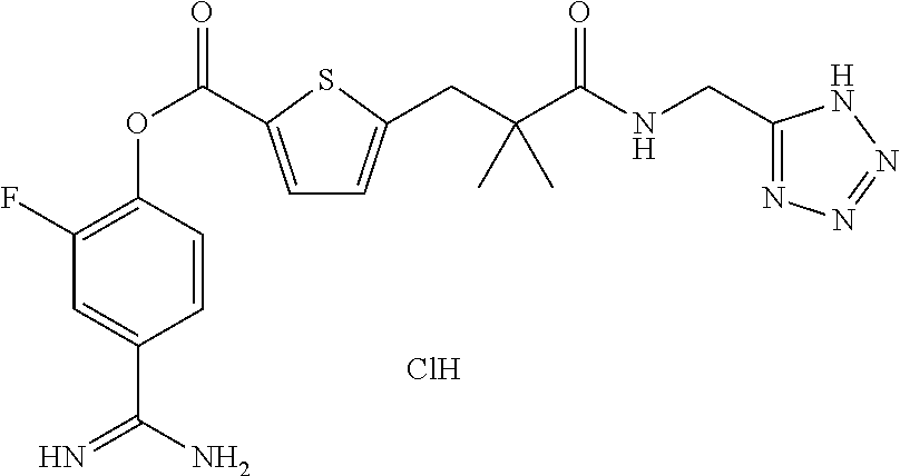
C1(F)=C(OC(=O)C2=CC=C(CC(C(=O)NCC3=NN=NN3)(C)C)S2)C=CC(C(N)=N)=C1.Cl
